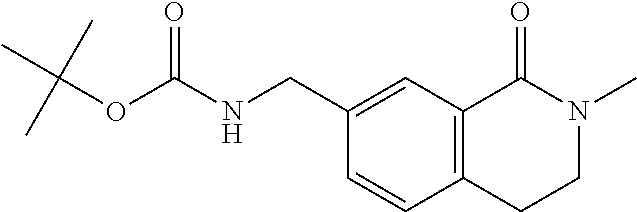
C12=C(C=C(CNC(OC(C)(C)C)=O)C=C1)C(=O)N(C)CC2
